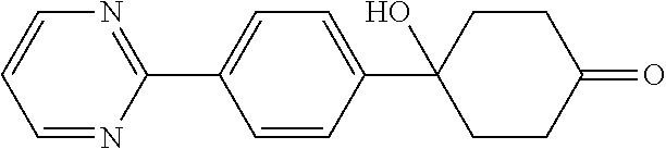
C1=CC(C2(O)CCC(=O)CC2)=CC=C1C1=NC=CC=N1
